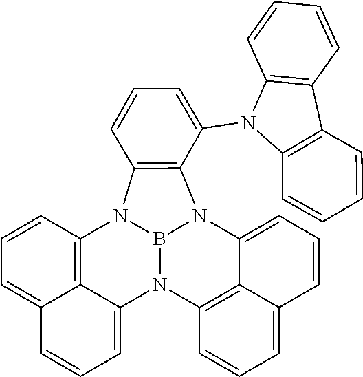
B12N3C4=CC=CC5=CC=CC(=C45)N1C1=C(C(N4C5=C(C=CC=C5)C5=C4C=CC=C5)=CC=C1)N2C1=CC=CC2=CC=CC3=C21
